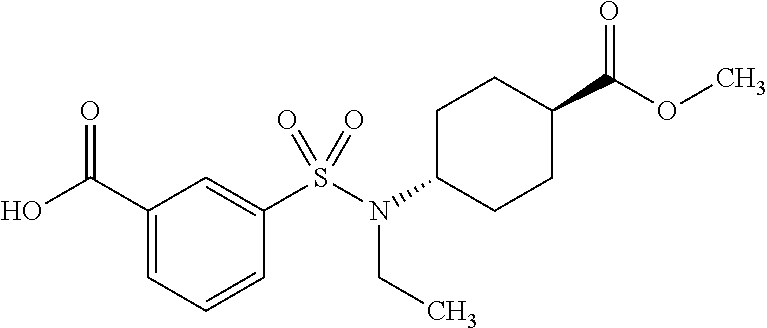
C1(C(=O)O)=CC=CC(S(=O)(N(C2CCC(C(=O)OC)CC2)CC)=O)=C1
